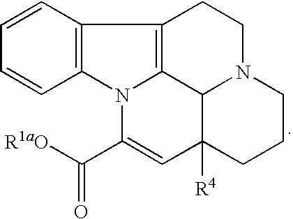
C12=C(C=CC=C1)C1=C3N2C(C([R1aO])=O)=CC2([R4])C3N(CC1)CCC2
